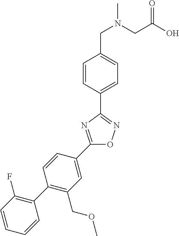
C1=CC(C2=NOC(C3=CC(COC)=C(C4=C(F)C=CC=C4)C=C3)=N2)=CC=C1CN(C)CC(O)=O
